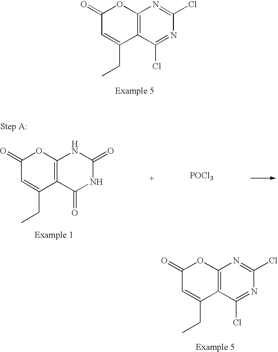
C1(=O)C=C(CC)C2=C(O1)N=C(Cl)N=C2Cl.C1(=O)C=C(CC)C2=C(O1)N=C(Cl)N=C2Cl.C1(=O)C=C(CC)C2=C(O1)NC(=O)NC2=O.[POCl3]
